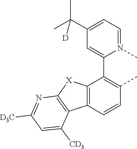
C12=C(C=CC(C)=C1C1=CC(C(C)(C)[D])=CC=N1C)C1=C([X]2)N=C([D3C])C=C1[CD3]
